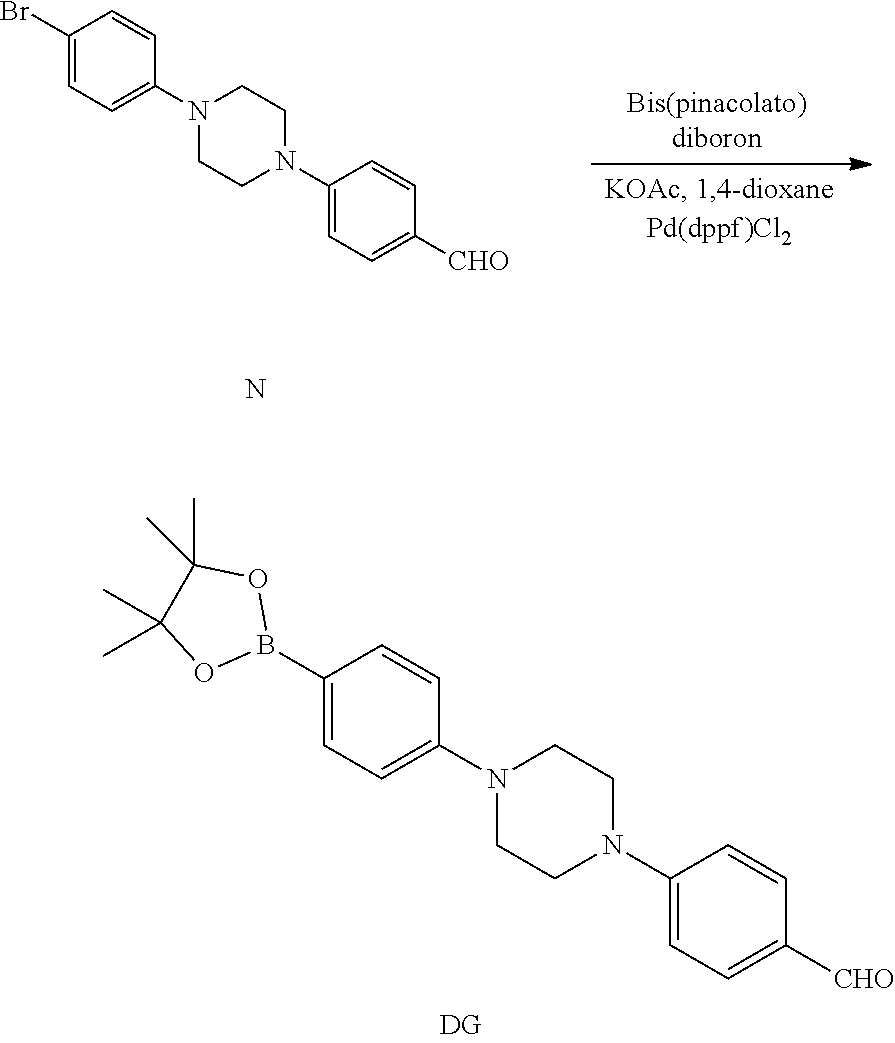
C1(B2OC(C)(C)C(C)(C)O2)=CC=C(N2CCN(C3=CC=C([CHO])C=C3)CC2)C=C1.C1(Br)=CC=C(N2CCN(C3=CC=C([CHO])C=C3)CC2)C=C1.N
